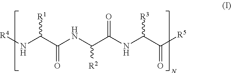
[R4]NC(C(NC(C(NC(C([R5])=O)[R3])=O)[R2])=O)[R1]
